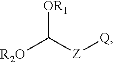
[R2O]C([Z][Q])[OR1]
